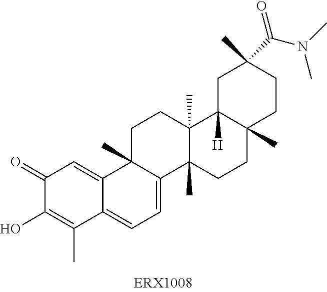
C1(=O)C(O)=C(C)C2=CC=C3C(C)(C2=C1)CCC1(C)C3(C)CCC2(C)C1([H])CC(C)(C(N(C)C)=O)CC2
